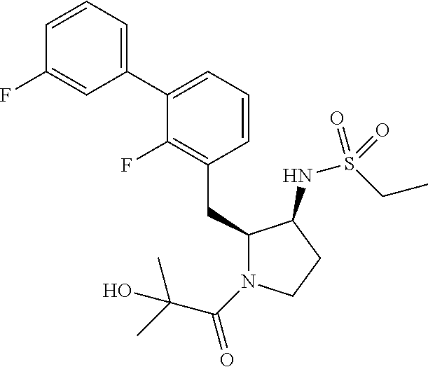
C1(CC2N(C(=O)C(C)(C)O)CCC2NS(CC)(=O)=O)=C(F)C(C2=CC=CC(F)=C2)=CC=C1
